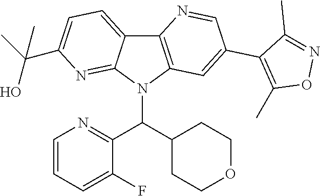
C12=C(N(C(C3=NC=CC=C3F)C3CCOCC3)C3=NC(C(C)(O)C)=CC=C13)C=C(C1=C(C)ON=C1C)C=N2
